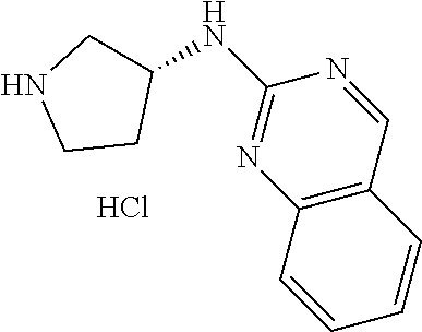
C1(NC2=NC3=C(C=N2)C=CC=C3)CNCC1.Cl
